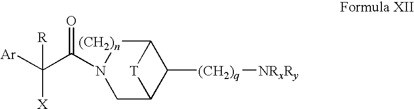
C1C2C([(CH2)q][NRxRy])C([(CH2)n]N1C(C([Ar])([X])[R])=O)[T]2
